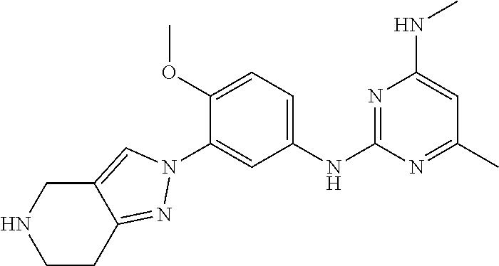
C1(NC2=NC(NC)=CC(C)=N2)=CC=C(OC)C(N2C=C3C(=N2)CCNC3)=C1
